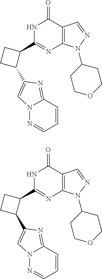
N1C(C2CCC2C2=CN3C(=N2)C=CC=N3)=NC2=C(C1=O)C=NN2C1CCOCC1.N1C(C2CCC2C2=CN3C(=N2)C=CC=N3)=NC2=C(C1=O)C=NN2C1CCOCC1
